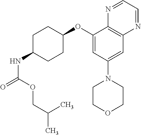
C1(OC2CCC(NC(=O)OCC(C)C)CC2)=CC(N2CCOCC2)=CC2=C1N=CC=N2
